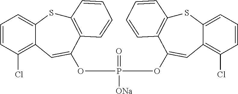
S1C2=CC=CC(Cl)=C2C=C(OP([ONa])(=O)OC2=CC3=C(Cl)C=CC=C3SC3=C2C=CC=C3)C2=C1C=CC=C2
